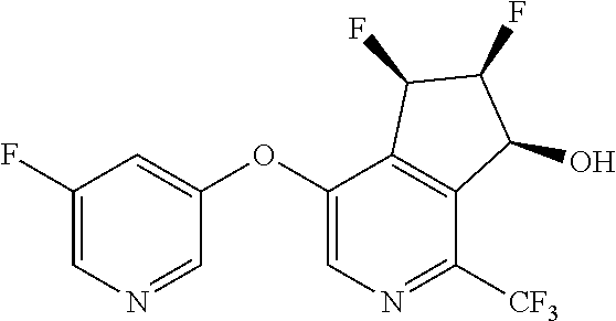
C1(OC2=CC(F)=CN=C2)=CN=C([CF3])C2=C1C(F)C(F)C2O
